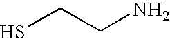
SCCN
